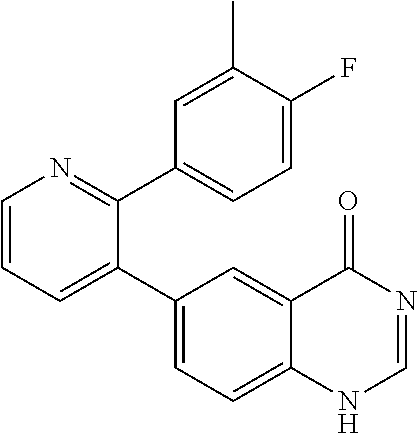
C1=CN=C(C2=CC=C(F)C(C)=C2)C(C2=CC=C3C(=C2)C(=O)N=CN3)=C1
